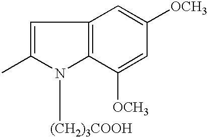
C1=C(C)N([(CH2)3COOH])C2=C1C=C([OCH3])C=C2[OCH3]
